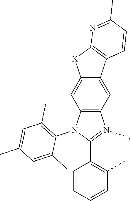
C12=C(N(C3=C(C)C=C(C)C=C3C)C(C3=C(C)C=CC=C3)=N1C)C=C1C(=C2)C2=C([X]1)N=C(C)C=C2
